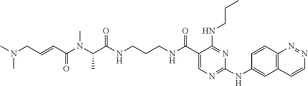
C1(C(NCCCNC(C(N(C(C=CCN(C)C)=O)C)C)=O)=O)=CN=C(NC2=CC3=C(C=C2)N=NC=C3)N=C1NCCC
